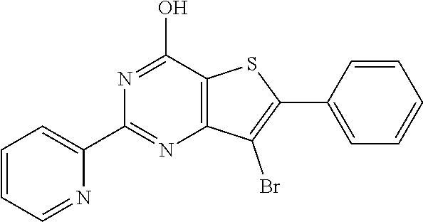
C12=C(C(O)=NC(C3=CC=CC=N3)=N1)SC(C1=CC=CC=C1)=C2Br
